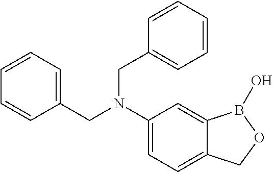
C1=CC=C(CN(C2=CC=C3C(=C2)B(O)OC3)CC2=CC=CC=C2)C=C1
